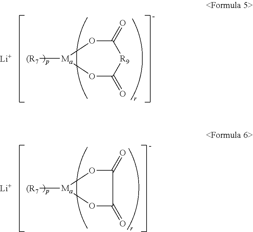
[Ma]1([(R7])OC(=O)[R9]C(=O)O1.[Li].[Ma]1([(R7])OC(=O)C(=O)O1.[Li]
